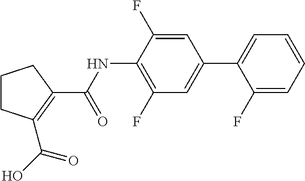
C1CCC(C(NC2=C(F)C=C(C3=CC=CC=C3F)C=C2F)=O)=C1C(O)=O
